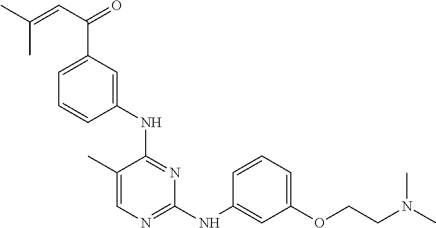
N(C1=NC(NC2=CC(OCCN(C)C)=CC=C2)=NC=C1C)C1=CC(C(C=C(C)C)=O)=CC=C1
